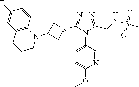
N1=C(CNS(C)(=O)=O)N(C2=CC=C(OC)N=C2)C(N2CC(N3C4=C(CCC3)C=C(F)C=C4)C2)=N1
